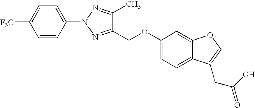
[F3C]C1=CC=C(N2N=C(COC3=CC=C4C(=C3)OC=C4CC(O)=O)C(C)=N2)C=C1
